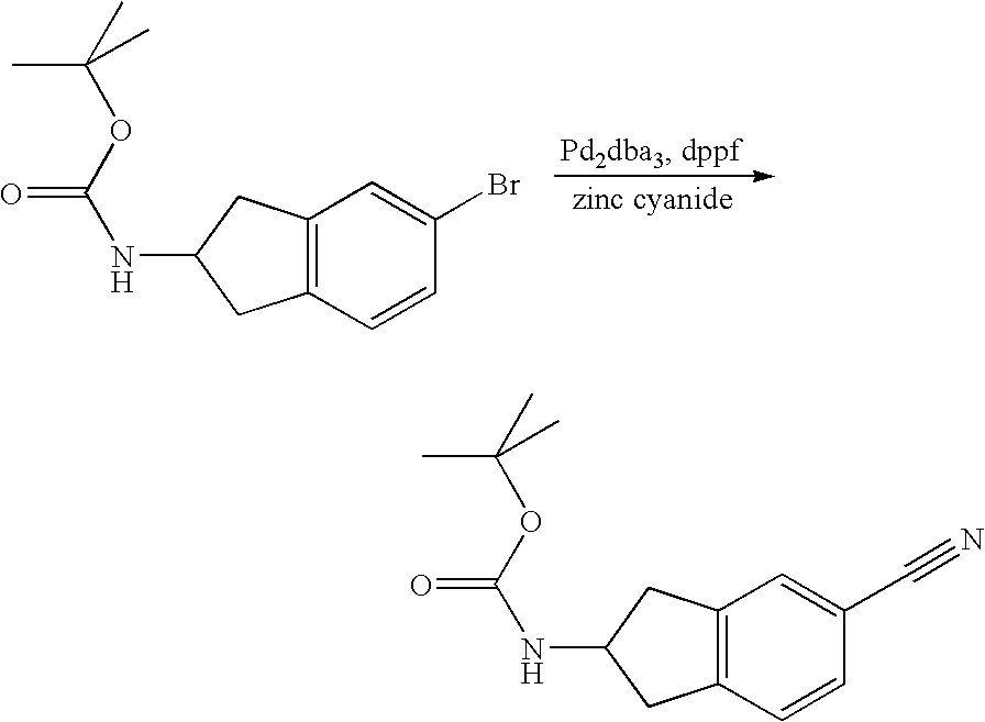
C12=C(C=CC(Br)=C1)CC(NC(=O)OC(C)(C)C)C2.C12=C(C=CC(C#N)=C1)CC(NC(=O)OC(C)(C)C)C2
